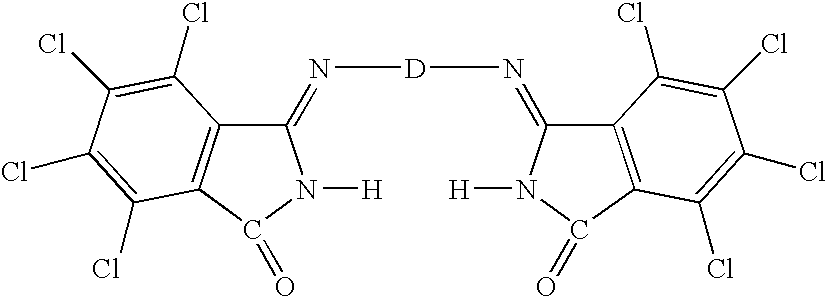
C1(=N[D]N=C2C3=C(C(=O)N2[H])C(Cl)=C(Cl)C(Cl)=C3Cl)C2=C(C(=O)N1[H])C(Cl)=C(Cl)C(Cl)=C2Cl
